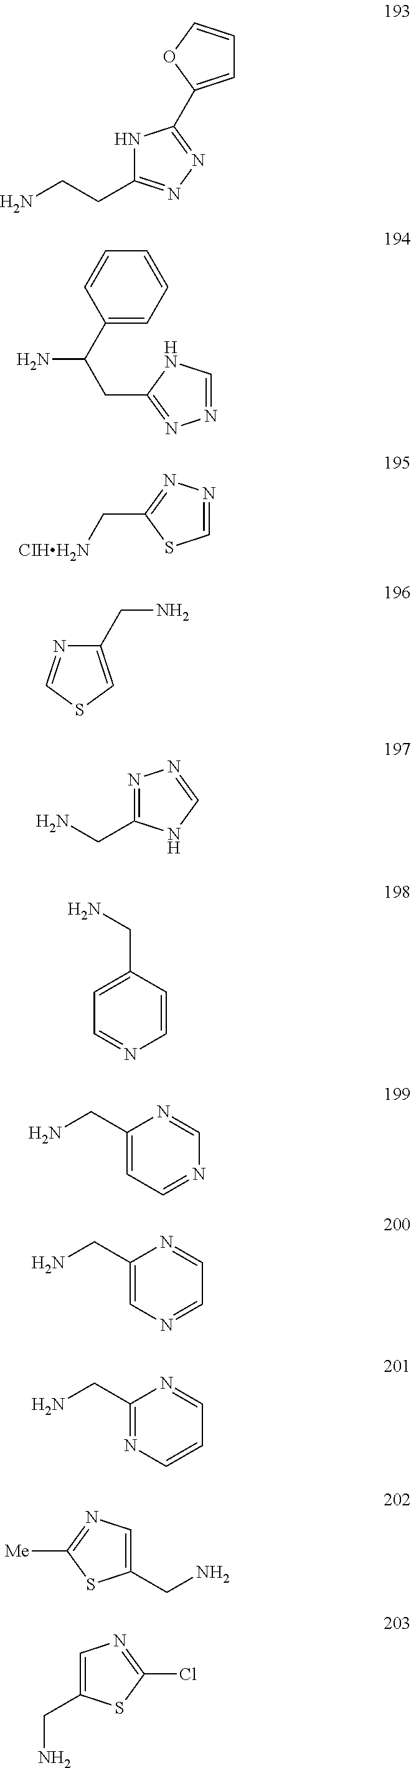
NCCC1=NN=C(C2=CC=CO2)N1.NC(C1=CC=CC=C1)CC1=NN=CN1.C1=NN=C(C[CIHH2N])S1.C1(CN)=CSC=N1.N1=C(CN)NC=N1.C1=C(CN)C=CN=C1.C1(CN)=CC=NC=N1.C1(CN)=CN=CC=N1.C1(CN)=NC=CC=N1.C1(CN)=CN=C([Me])S1.C1=C(CN)SC(Cl)=N1
